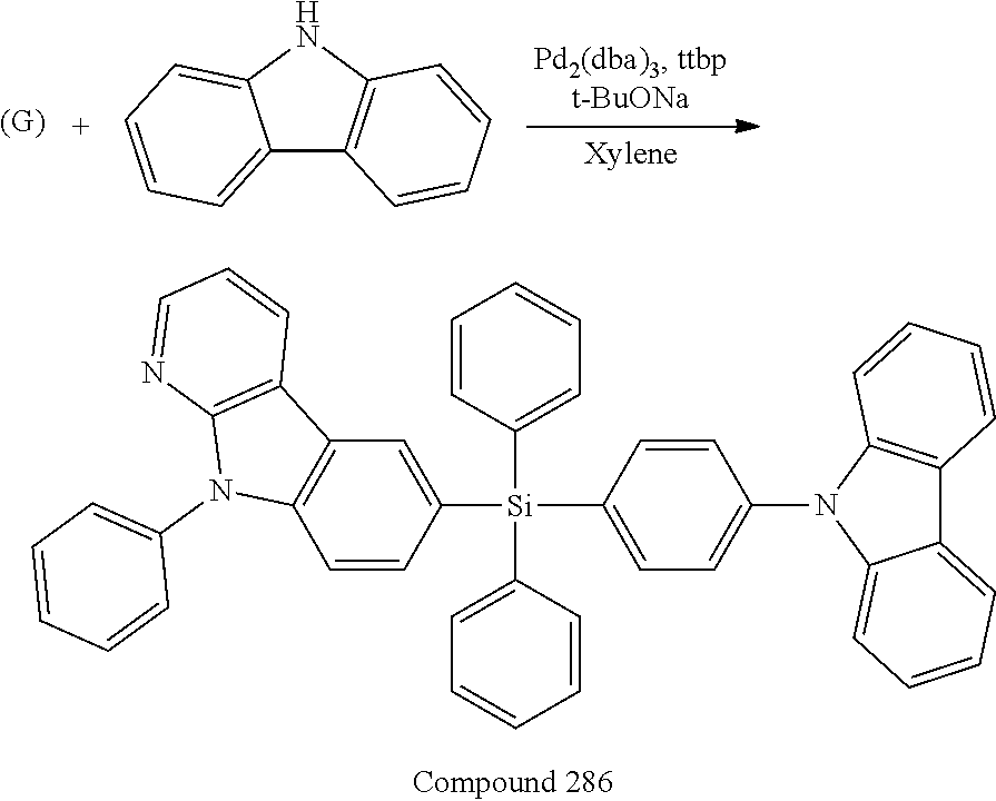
[(G)].C12=CC=CC=C1NC1=C2C=CC=C1.C12=C(C=CC([Si](C3=CC=C(N4C5=CC=CC=C5C5=C4C=CC=C5)C=C3)(C3=CC=CC=C3)C3=CC=CC=C3)=C1)N(C1=CC=CC=C1)C1=C2C=CC=N1
